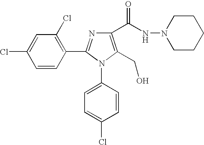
ClC1=CC(Cl)=C(C2=NC(C(NN3CCCCC3)=O)=C(CO)N2C2=CC=C(Cl)C=C2)C=C1
